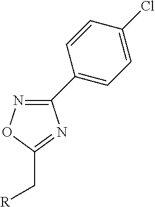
C1(C2=CC=C(Cl)C=C2)=NOC(C[R])=N1
